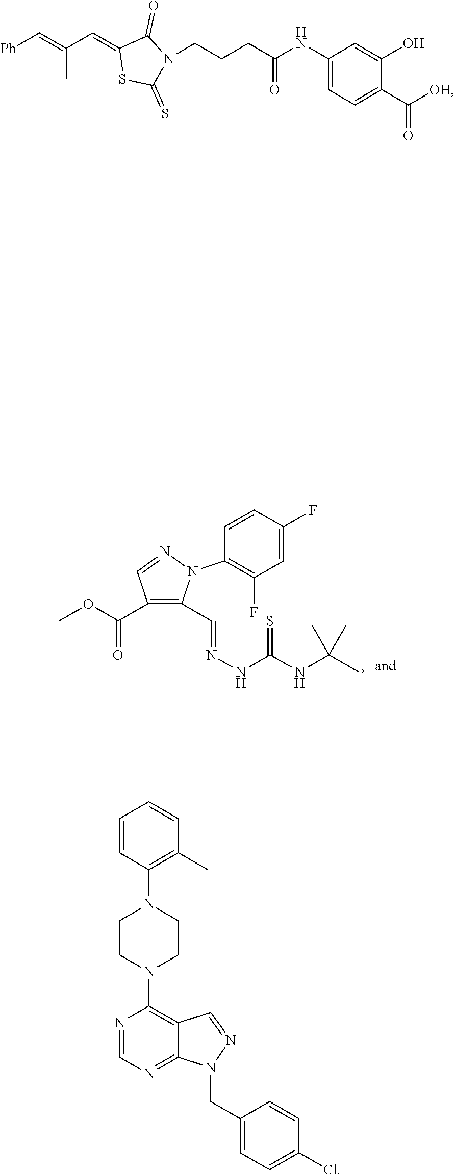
COC(=O)C1=C(C=NNC(=S)NC(C)(C)C)N(C2=C(F)C=C(F)C=C2)N=C1.[Ph]C=C(C)C=C1SC(=S)N(CCCC(=O)NC2=CC=C(C([OH])=O)C(O)=C2)C1=O.C1=CC(N2CCN(C3=C4C(=NC=N3)N(CC3=CC=C(Cl)C=C3)N=C4)CC2)=C(C)C=C1
